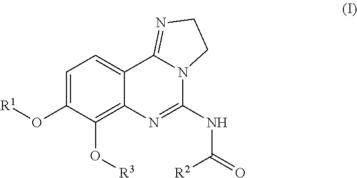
C1=C(O[R1])C(O[R3])=C2C(=C1)C1=NCCN1C(NC(=O)[R2])=N2
